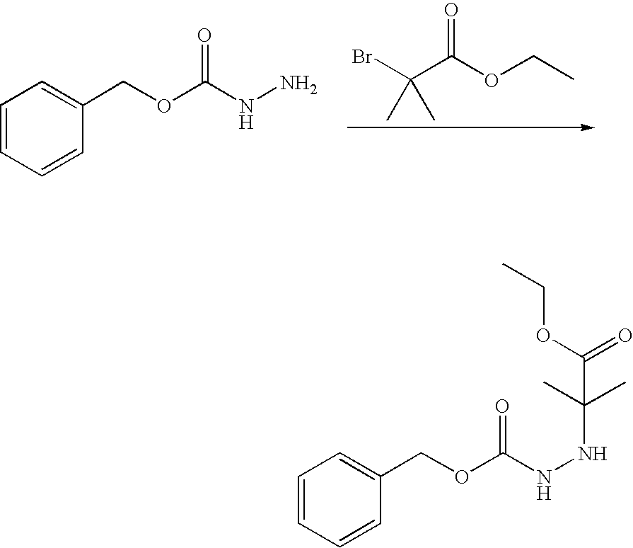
BrC(C(OCC)=O)(C)C.C1=CC=CC(COC(NN)=O)=C1.C1=CC=CC(COC(NNC(C(=O)OCC)(C)C)=O)=C1
